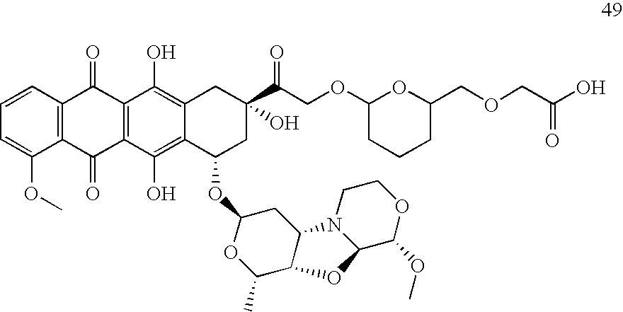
C1=CC=C(OC)C2=C1C(=O)C1=C(C2=O)C(O)=C2C(=C1O)CC(C(COC1CCCC(COCC(O)=O)O1)=O)(O)CC2OC1OC(C)C2C(C1)N1C(C(OC)OCC1)O2
